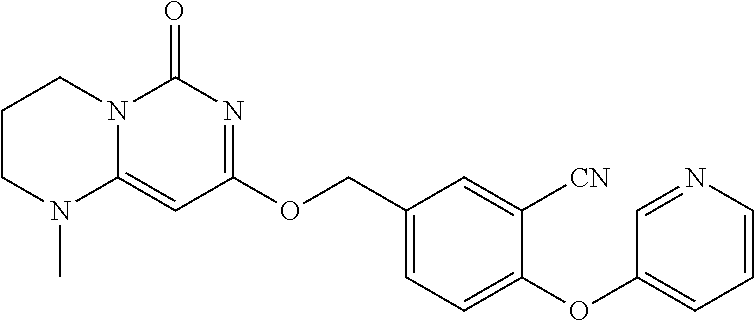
C1(COC2=NC(=O)N3C(=C2)N(C)CCC3)=CC=C(OC2=CC=CN=C2)C([CN])=C1
